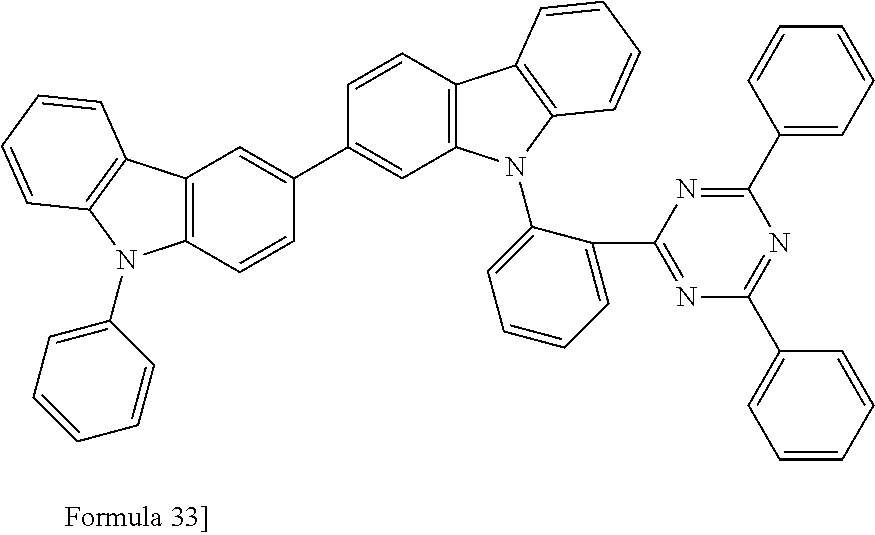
C12=C(C=CC(C3=CC4=C(C=C3)C3=C(N4C4=CC=CC=C4C4=NC(C5=CC=CC=C5)=NC(C5=CC=CC=C5)=N4)C=CC=C3)=C1)N(C1=CC=CC=C1)C1=C2C=CC=C1
